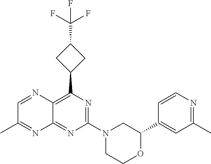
C1(C2=CC(C)=NC=C2)OCCN(C2=NC(C3CC(C(F)(F)F)C3)=C3C(=N2)N=C(C)C=N3)C1
